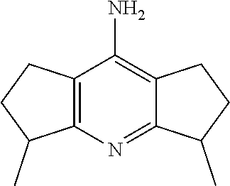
C1C(C)C2=C(C1)C(N)=C1CCC(C)C1=N2
